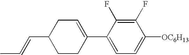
C1(F)=C(F)C(C2=CCC(C=CC)CC2)=CC=C1[OC6H13]
